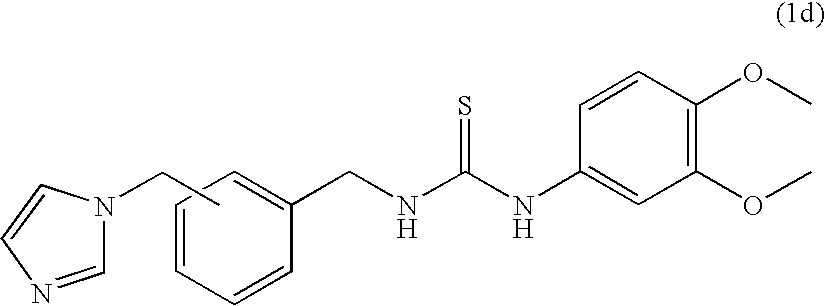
C1=CC=C(CNC(NC2=CC(OC)=C(OC)C=C2)=S)C=C1.C1=NC=CN1CC
